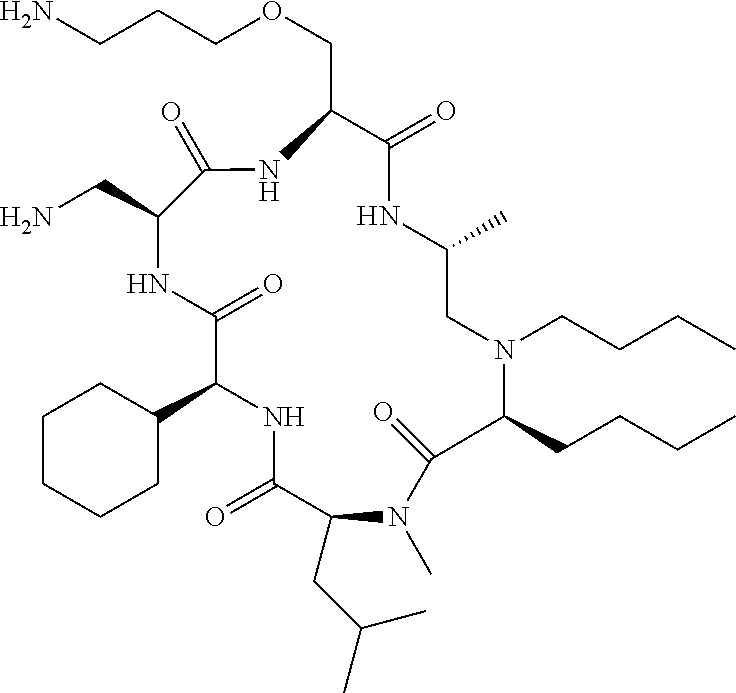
C1CCCC(C2NC(=O)C(CC(C)C)N(C)C(=O)C(CCCC)N(CCCC)CC(C)NC(=O)C(COCCCN)NC(=O)C(CN)NC2=O)C1
